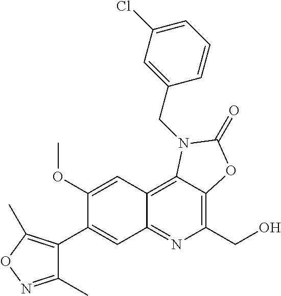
C1(OC)=CC2=C3C(=C(CO)N=C2C=C1C1=C(C)ON=C1C)OC(=O)N3CC1=CC(Cl)=CC=C1
